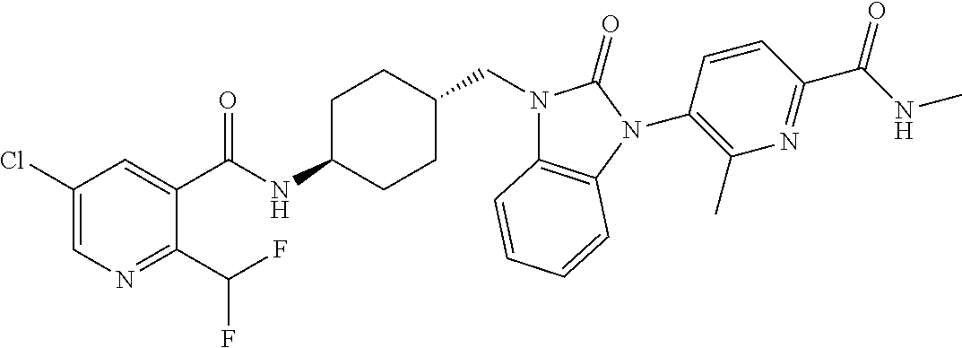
C1(Cl)=CN=C(C(F)F)C(C(NC2CCC(CN3C4=C(N(C5=C(C)N=C(C(NC)=O)C=C5)C3=O)C=CC=C4)CC2)=O)=C1
